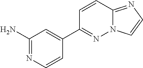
C1=CN2C(=N1)C=CC(C1=CC(N)=NC=C1)=N2
